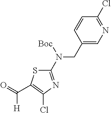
C1(CN(C2=NC(Cl)=C(C(=O)[H])S2)[Boc])=CN=C(Cl)C=C1
